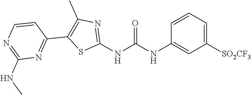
C1([SO2CF3])=CC=CC(NC(NC2=NC(C)=C(C3=NC(NC)=NC=C3)S2)=O)=C1
